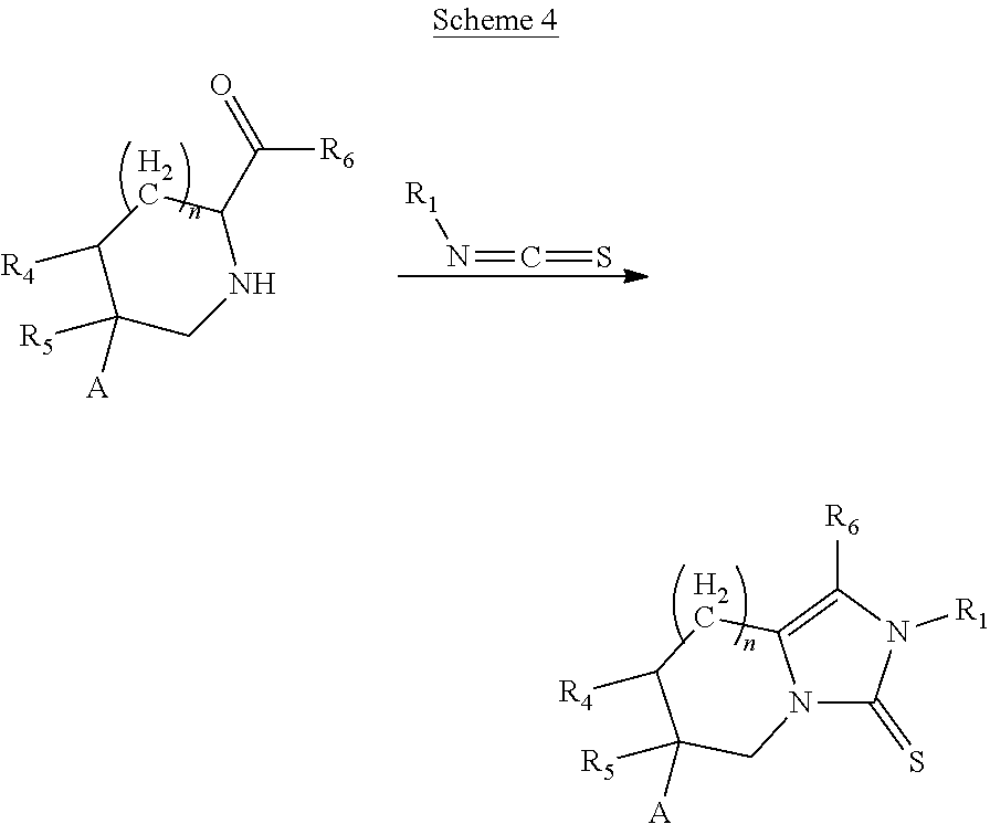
N(=C=S)[R1].C1([R4])C([R5])([A])CNC(C(=O)[R6])C1.N12C(=S)N([R1])C([R6])=C1CC([R4])C([R5])([A])C2
